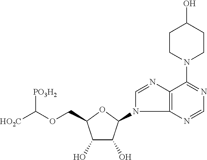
C1(O)C(O)C(N2C=NC3=C2N=CN=C3N2CCC(O)CC2)OC1COC([HO2C])[PO3H2]
